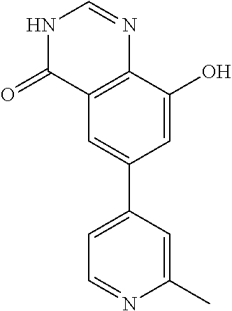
C12=C(C(O)=CC(C3=CC=NC(C)=C3)=C1)N=CNC2=O
